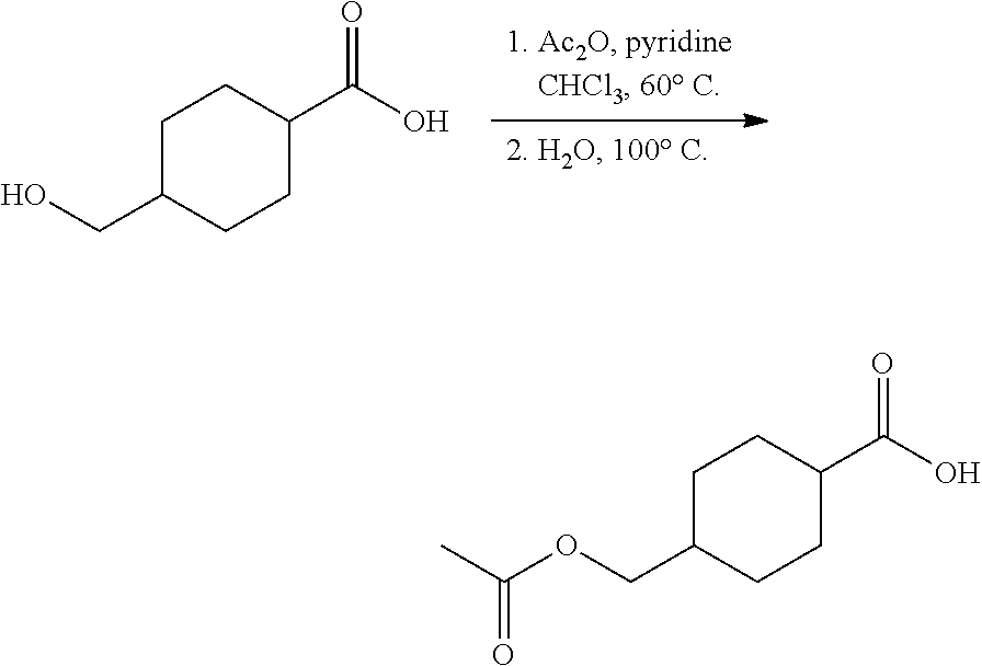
C1C(C(O)=O)CCC(CO)C1.C1C(C(O)=O)CCC(COC(C)=O)C1
